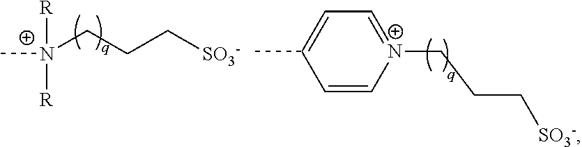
C[N+](CCC[SO3-])([R])[R].C1=[N+](CCC[SO3-])C=CC(C)=C1
